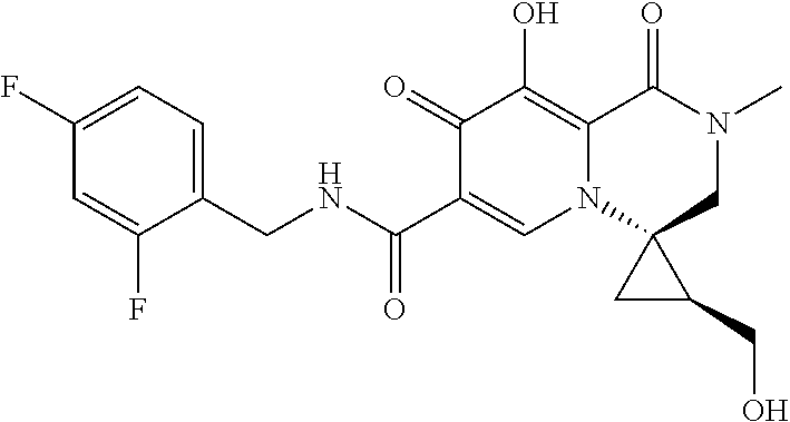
C1(F)=CC=C(CNC(C2=CN3C4(CN(C)C(=O)C3=C(O)C2=O)CC4CO)=O)C(F)=C1
